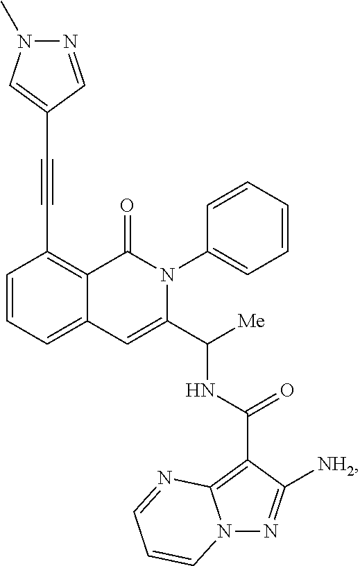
C1=CC=C2C(=C1C#CC1=CN(C)N=C1)C(=O)N(C1=CC=CC=C1)C(C([Me])NC(=O)C1=C3N(N=C1[NH2])C=CC=N3)=C2
